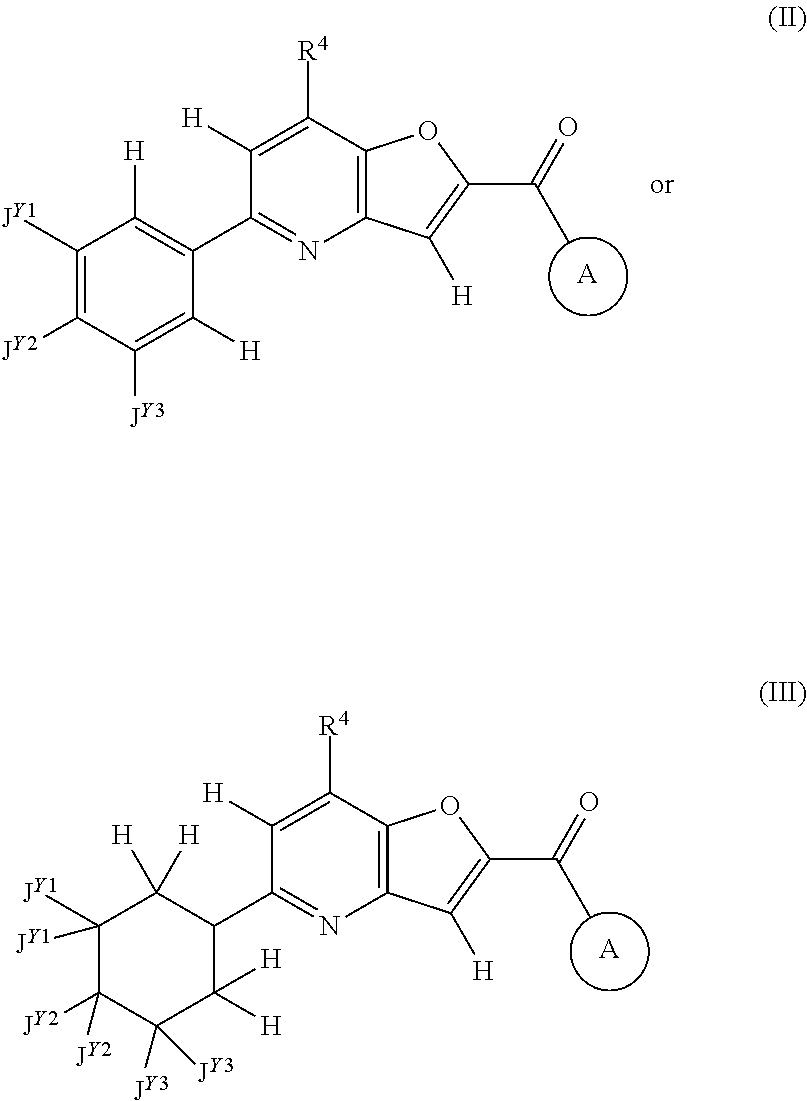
C1([JY1])=C([JY2])C([JY3])=C([H])C(C2=NC3=C(C([R4])=C2[H])OC(C(=O)C)=C3[H])=C1[H].[A].C1([JY1])([JY1])C([JY2])([JY2])C([JY3])([JY3])C([H])([H])C(C2=NC3=C(C([R4])=C2[H])OC(C(=O)C)=C3[H])C1([H])[H].[A]
